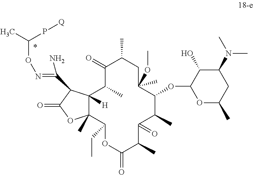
C1(=O)C(C)C2([H])C(C)(C(CC)OC(=O)C(C)C(=O)C(C)C(OC3OC(C)CC(N(C)C)C3O)C(OC)(C)CC1C)OC(=O)C2C(N)=NOC(C)P[Q]
